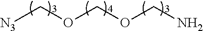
[N3]COCOCN
